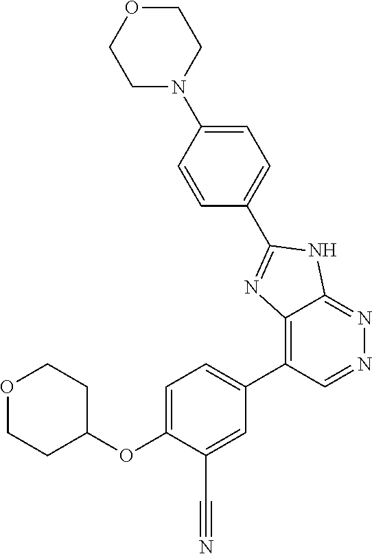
O1CCC(OC2=CC=C(C3=C4C(=NN=C3)NC(C3=CC=C(N5CCOCC5)C=C3)=N4)C=C2C#N)CC1
